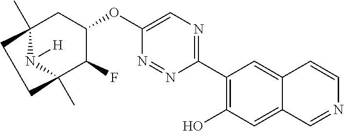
C1(C2=C(O)C=C3C(=C2)C=CN=C3)=NC=C(OC2CC3(C)N([H])C(C)(C2F)CC3)N=N1
